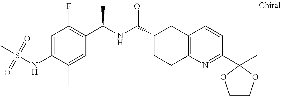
C1=C(NS(C)(=O)=O)C(C)=CC(C(NC(C2CCC3=C(C2)C=CC(C2(C)OCCO2)=N3)=O)C)=C1F
